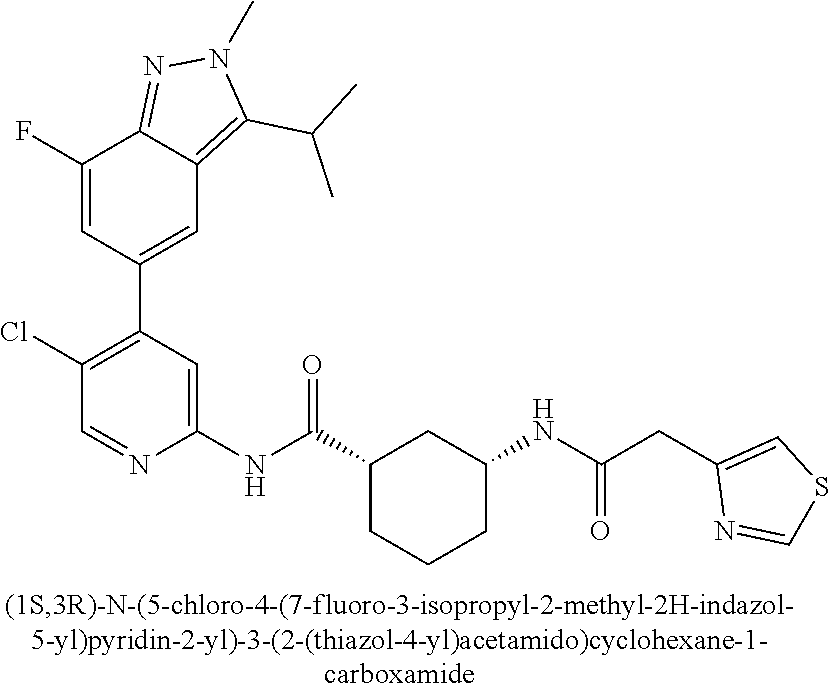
C1(F)=CC(C2=C(Cl)C=NC(NC(C3CCCC(NC(=O)CC4=CSC=N4)C3)=O)=C2)=CC2=C(C(C)C)N(C)N=C12
